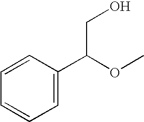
C1=C(C(OC)CO)C=CC=C1
